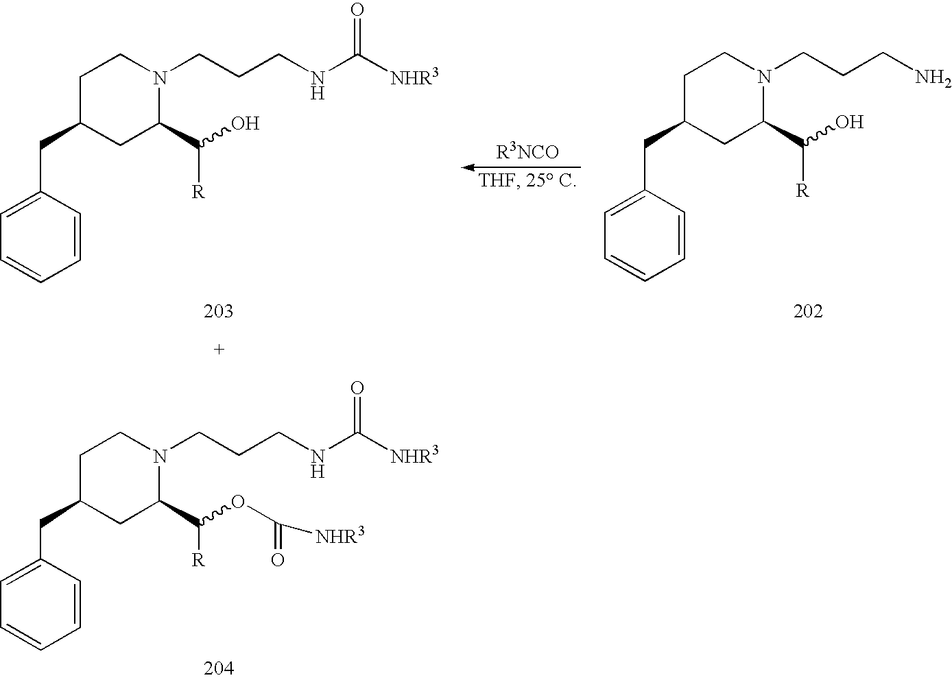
C1=C(CC2CC(C([R])O)N(CCCN)CC2)C=CC=C1.C1=C(CC2CC(C([R])O)N(CCCNC(=O)[NHR3])CC2)C=CC=C1.C1=C(CC2CC(C([R])OC(=O)[NHR3])N(CCCNC(=O)[NHR3])CC2)C=CC=C1
